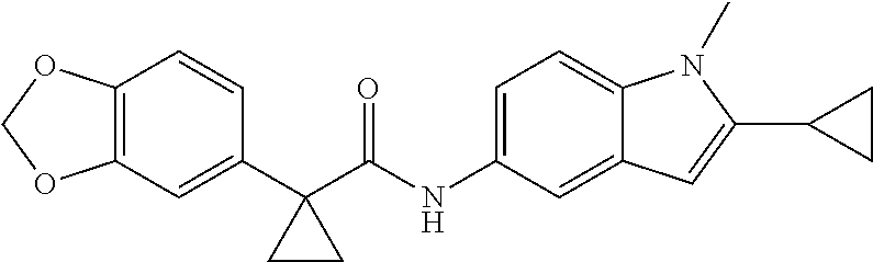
C12=C(C=C(C3(C(NC4=CC=C5C(=C4)C=C(C4CC4)N5C)=O)CC3)C=C1)OCO2
